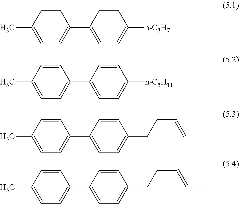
C1=C(C2=CC=C([n-C3H7])C=C2)C=CC(C)=C1.C1=C(C2=CC=C([n-C5H11])C=C2)C=CC(C)=C1.C1=C(C2=CC=C(CCC=C)C=C2)C=CC(C)=C1.C1=C(C2=CC=C(CCC=CC)C=C2)C=CC(C)=C1
